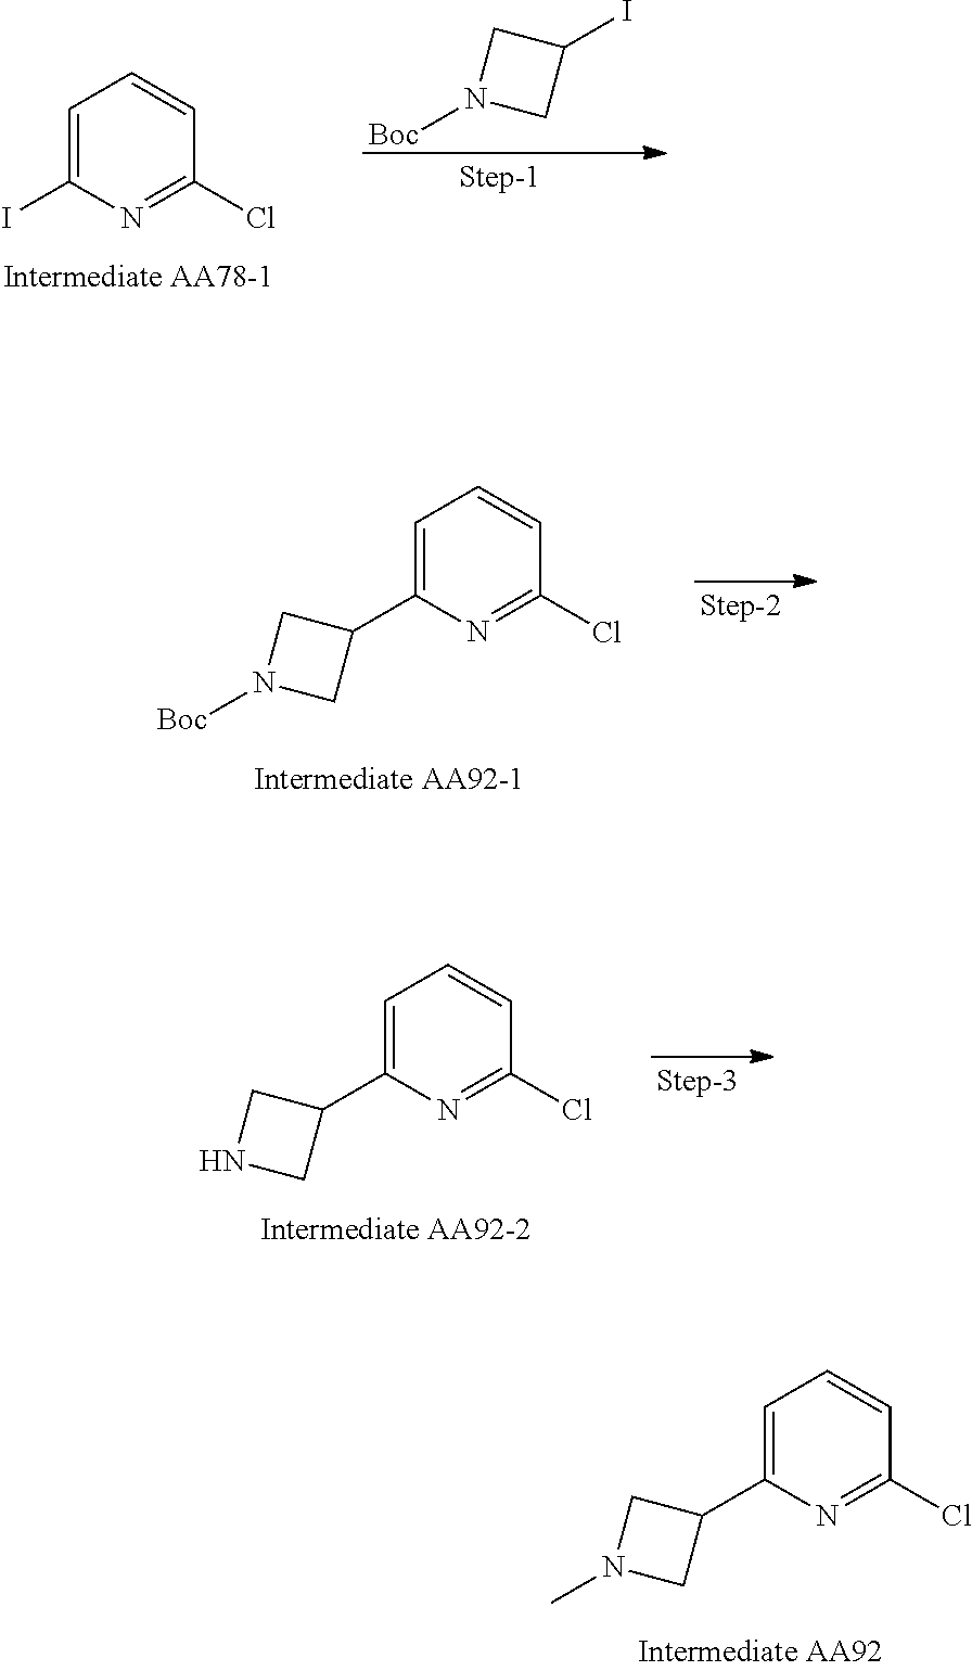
C1=C(I)N=C(Cl)C=C1.C1N([Boc])CC1I.C1N([Boc])CC1C1=CC=CC(Cl)=N1.C1NCC1C1=CC=CC(Cl)=N1.C1N(C)CC1C1=CC=CC(Cl)=N1
